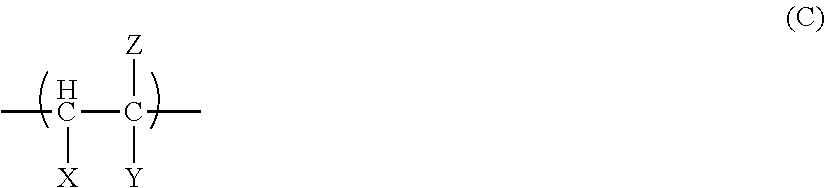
CC(C(C)([Z])[Y])[X]
